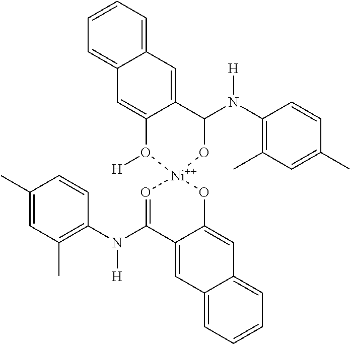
C1(C)=CC(C)=C(N(C2=O[Ni]3(OC4=CC5=CC=CC=C5C=C24)OC(N(C2=C(C)C=C(C)C=C2)[H])C2=CC4=CC=CC=C4C=C2O3[H])[H])C=C1
